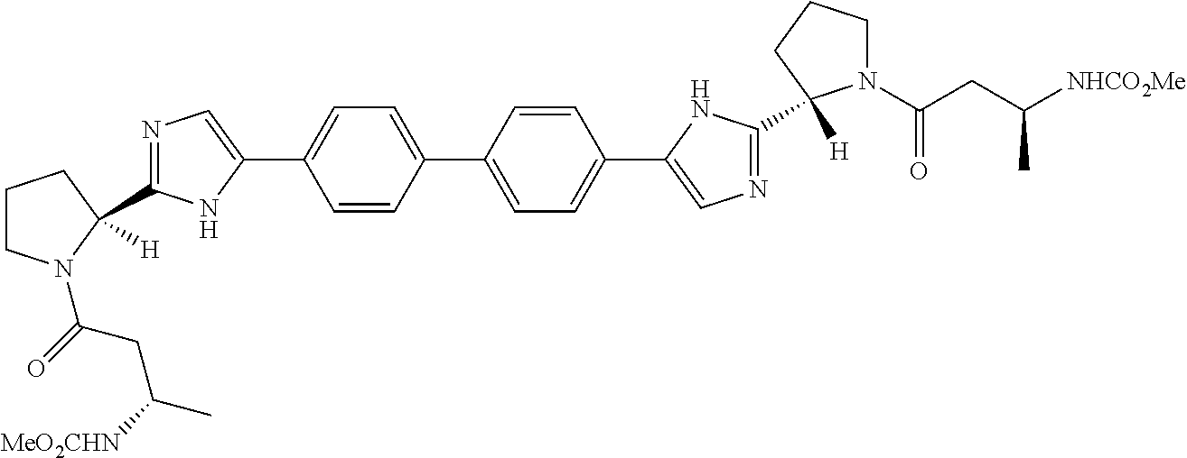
C1CN(C(=O)CC([MeO2CHN])C)C(C2=NC=C(C3=CC=C(C4=CC=C(C5=CN=C(C6([H])N(C(CC([NHCO2Me])C)=O)CCC6)N5)C=C4)C=C3)N2)([H])C1
